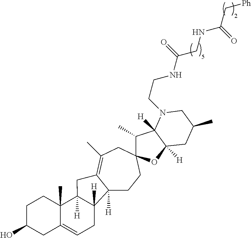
C12([H])CCC3(CC(C)=C1CC1([H])C4(C)C(=CCC21[H])CC(O)CC4)C(C)C1([H])C([H])(O3)CC(C)CN1CCNC(CNC(C[Ph])=O)=O
